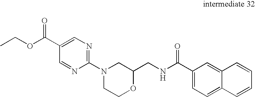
C12=CC(C(NCC3CN(C4=NC=C(C(OCC)=O)C=N4)CCO3)=O)=CC=C1C=CC=C2
